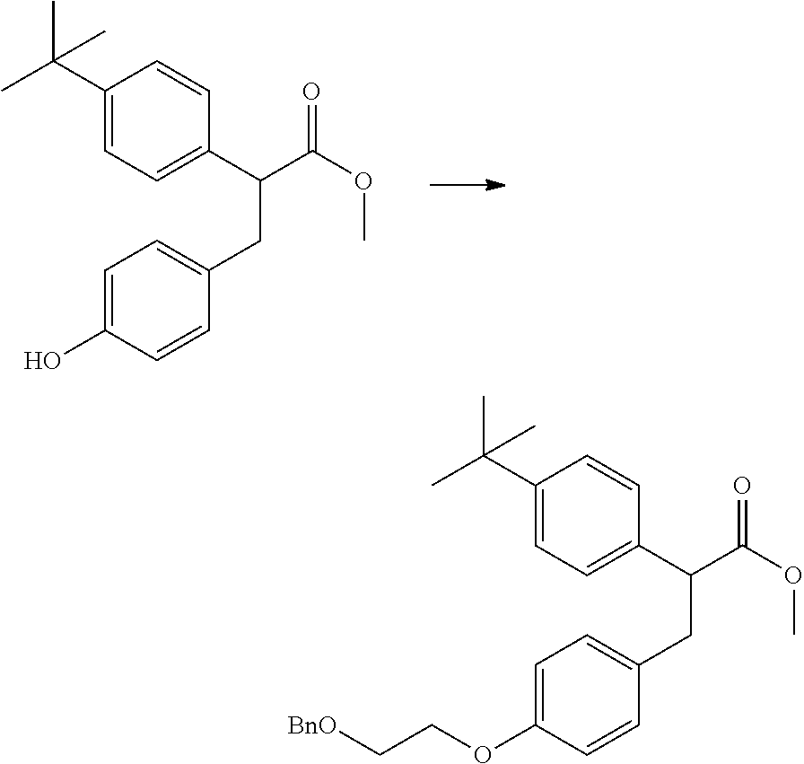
C1(C(C)(C)C)=CC=C(C(C(OC)=O)CC2=CC=C(O)C=C2)C=C1.C1(C(C)(C)C)=CC=C(C(C(OC)=O)CC2=CC=C(OCC[BnO])C=C2)C=C1
